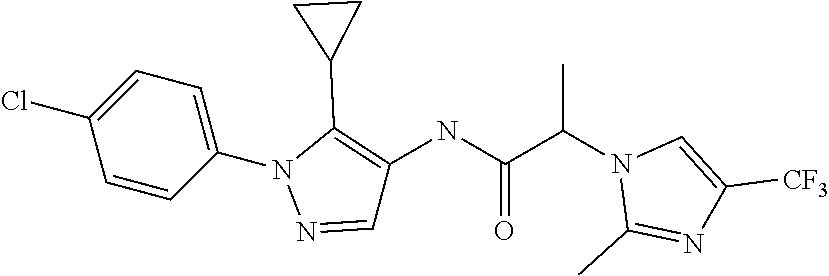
C1=CC(N2N=CC(NC(C(N3C(C)=NC([CF3])=C3)C)=O)=C2C2CC2)=CC=C1Cl
